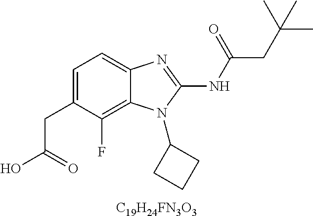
C1=C(CC(O)=O)C(F)=C2C(=C1)N=C(NC(=O)CC(C)(C)C)N2C1CCC1.[C19H24FN3O3]
